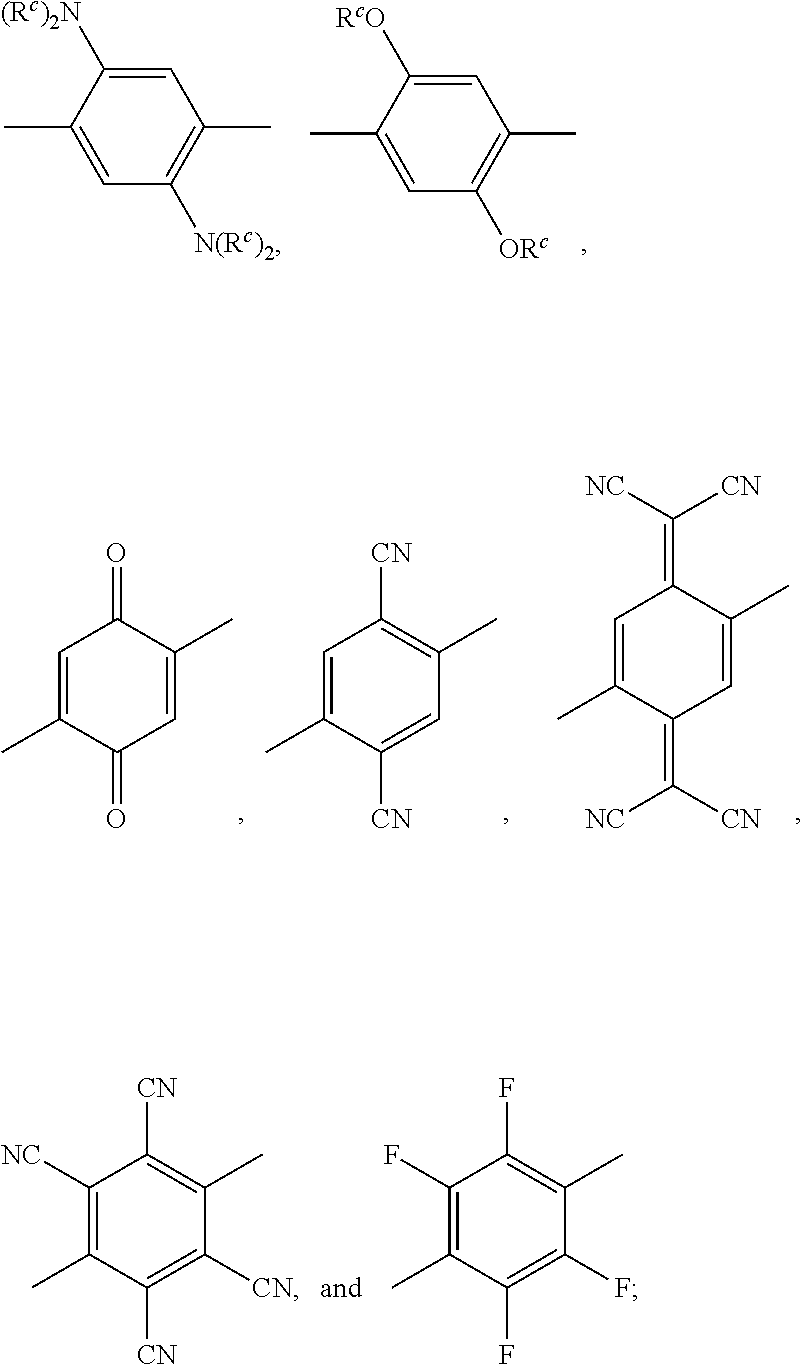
C1=C([(Rc)2N])C(C)=CC([N(Rc)2])=C1C.C1=C([RcO])C(C)=CC([ORc])=C1C.C1=C(C)C(=O)C=C(C)C1=O.C1=C(C)C([CN])=CC(C)=C1[CN].C1=C(C)C(=C([CN])[NC])C=C(C)C1=C([NC])[CN].C1([NC])=C(C)C([CN])=C([CN])C(C)=C1[CN].C1(F)=C(C)C(F)=C(F)C(C)=C1F
